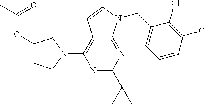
N1=C(C(C)(C)C)N=C2C(=C1N1CC(OC(C)=O)CC1)C=CN2CC1=CC=CC(Cl)=C1Cl
